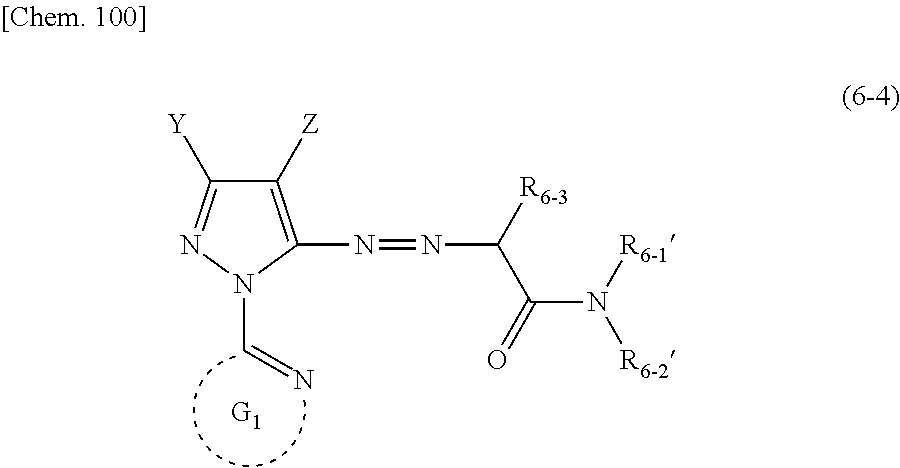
C1([Z])=C(N=NC([R6-3])C(N([R6-1])[R6-2])=O)N(C=N)N=C1[Y]
